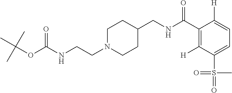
N(CCN1CCC(CNC(C2=C([H])C(S(=O)(C)=O)=CC=C2[H])=O)CC1)C(OC(C)(C)C)=O
